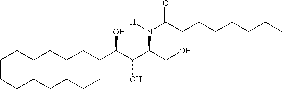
C(CCCCCCC)CCCCCCC(C(C(CO)N([H])C(CCCCCCC)=O)O)O
